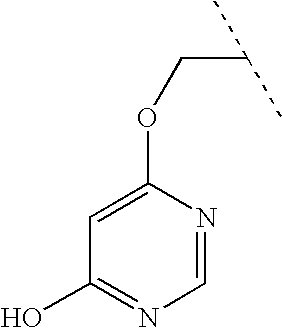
C(C(C)C)OC1=CC(O)=NC=N1
